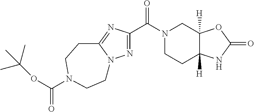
C(N1CCC2([H])C([H])(C1)OC(=O)N2)(=O)C1=NN2C(=N1)CCN(C(OC(C)(C)C)=O)CC2
